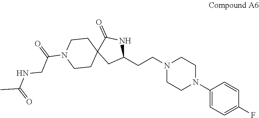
C1(N2CCN(CCC3NC(=O)C4(C3)CCN(C(CNC(=O)C)=O)CC4)CC2)=CC=C(F)C=C1
